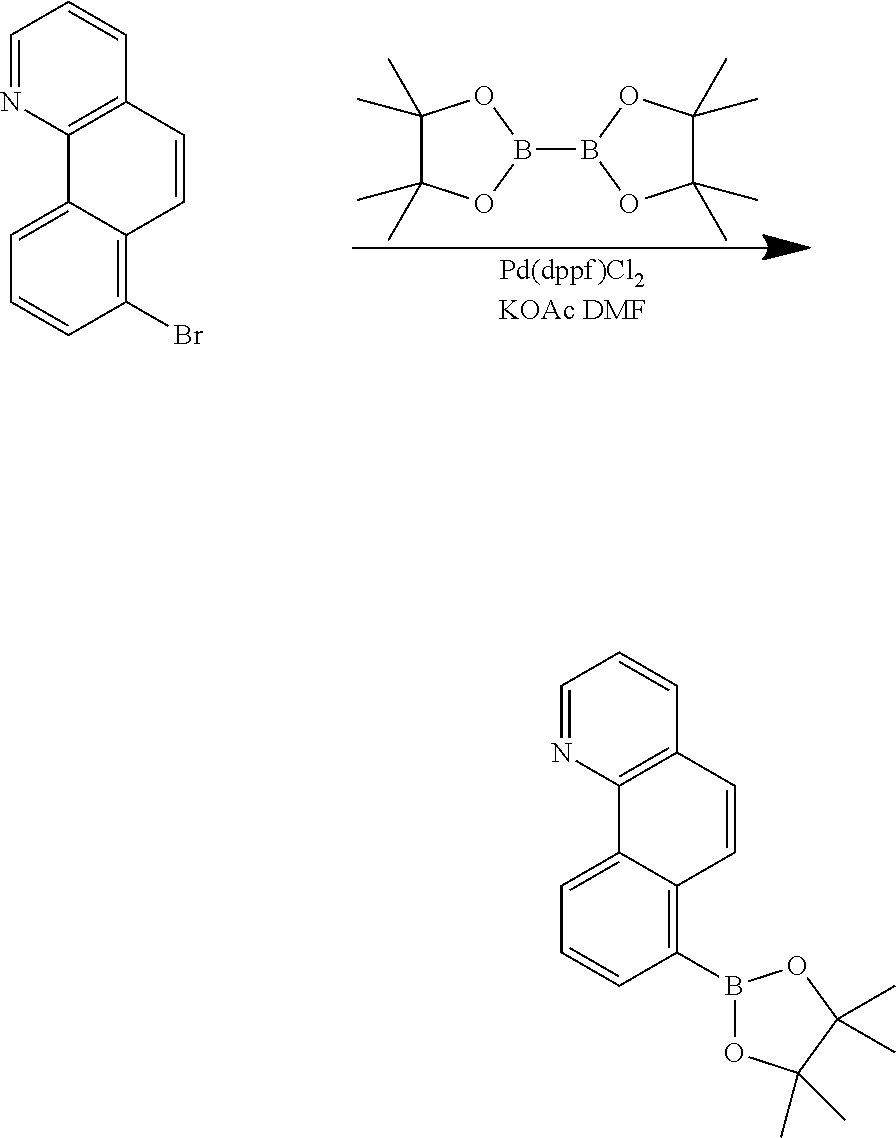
C1(C)(C)C(C)(C)OB(B2OC(C)(C)C(C)(C)O2)O1.C1=C2C(=C(Br)C=C1)C=CC1=C2N=CC=C1.C1=C2C(=C(B3OC(C)(C)C(C)(C)O3)C=C1)C=CC1=C2N=CC=C1
